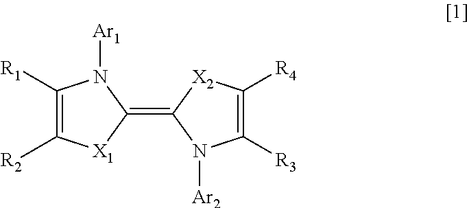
C1([R1])=C([R2])[X1]C(=C2[X2]C([R4])=C([R3])N2[Ar2])N1[Ar1]
